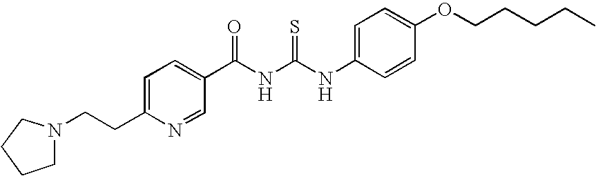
C1(C(NC(NC2=CC=C(OCCCCC)C=C2)=S)=O)=CC=C(CCN2CCCC2)N=C1
